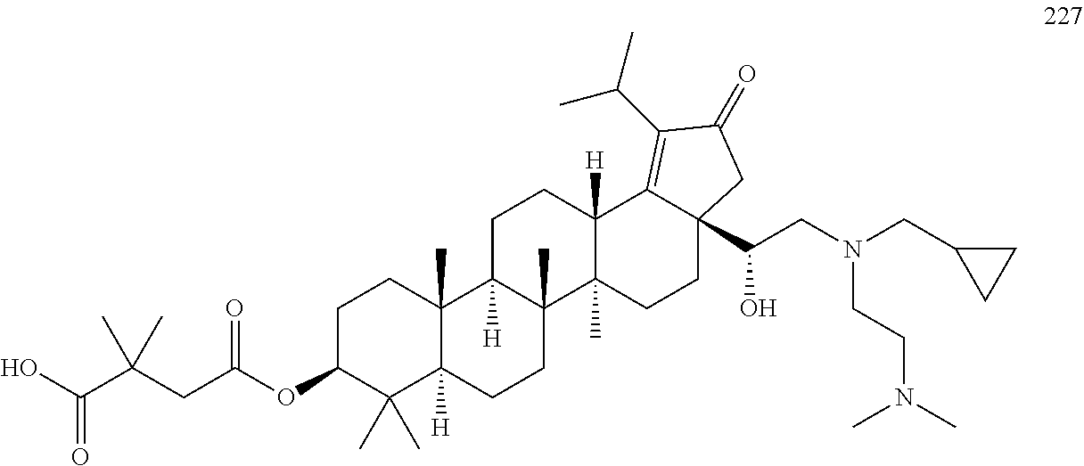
C1C(OC(CC(C(=O)O)(C)C)=O)C(C)(C)C2([H])C(C)(C1)C1([H])C(C)(CC2)C2(C)C([H])(CC1)C1=C(C(C)C)C(=O)CC1(C(CN(CC1CC1)CCN(C)C)O)CC2
